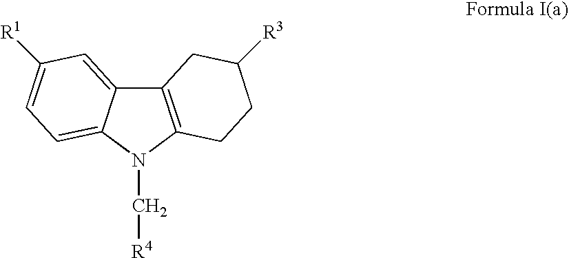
C12=C(N(C[R4])C3=CC=C([R1])C=C13)CCC([R3])C2
